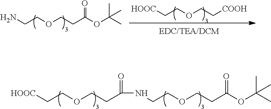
C(COCCC(NCCOCCC(OC(C)(C)C)=O)=O)[HOOC].C(COCC[COOH])[HOOC].C(COCCC(OC(C)(C)C)=O)N
